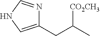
C1(CC(C)[CO2CH3])=CNC=N1
